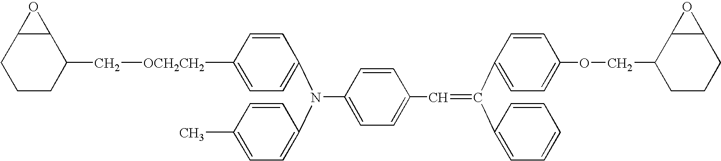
C1(N(C2=CC=C([OCH2CH2]CC3C4C(CCC3)O4)C=C2)C2=CC=C(C)C=C2)=CC=C(C=C(C2=CC=C(OCC3CCCC4C3O4)C=C2)C2=CC=CC=C2)C=C1
